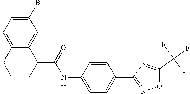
C1(NC(C(C2=CC(Br)=CC=C2OC)C)=O)=CC=C(C2=NOC(C(F)(F)F)=N2)C=C1
